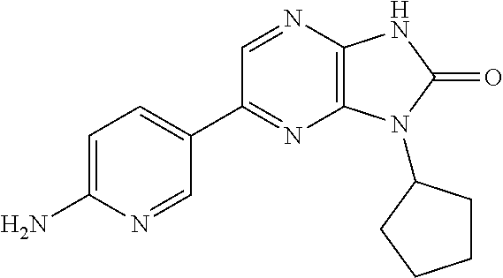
C1=C(N)N=CC(C2=NC3=C(N=C2)NC(=O)N3C2CCCC2)=C1
